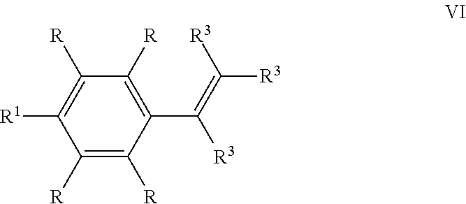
C1([R])=C([R])C(C([R3])=C([R3])[R3])=C([R])C([R])=C1[R1]
